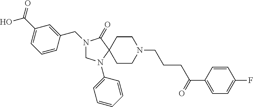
N1(CC2=CC(C(=O)O)=CC=C2)CN(C2=CC=CC=C2)C2(C1=O)CCN(CCCC(C1=CC=C(F)C=C1)=O)CC2
